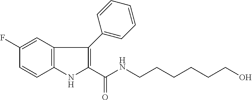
C1(F)=CC2=C(C=C1)NC(C(NCCCCCCO)=O)=C2C1=CC=CC=C1
